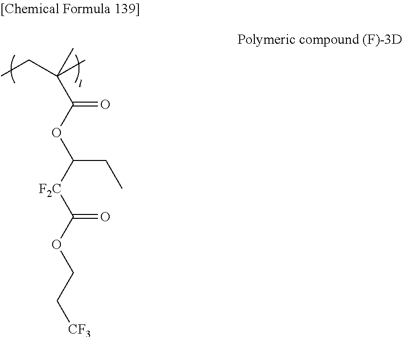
CC(C(OC([F2C]C(OCC[CF3])=O)CC)=O)(C)CC
